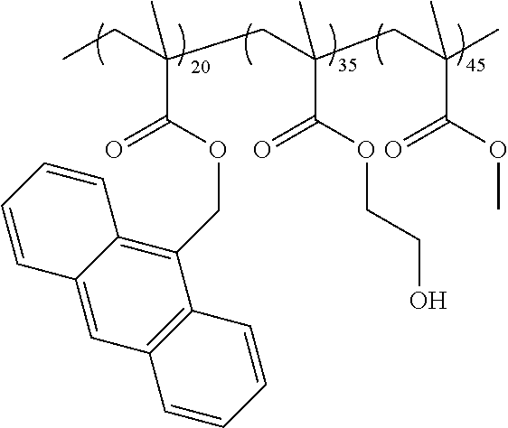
CCC(CC(CC(C)(C(=O)OC)C)(C(=O)OCCO)C)(C)C(OCC1=C2C(=CC3=C1C=CC=C3)C=CC=C2)=O
